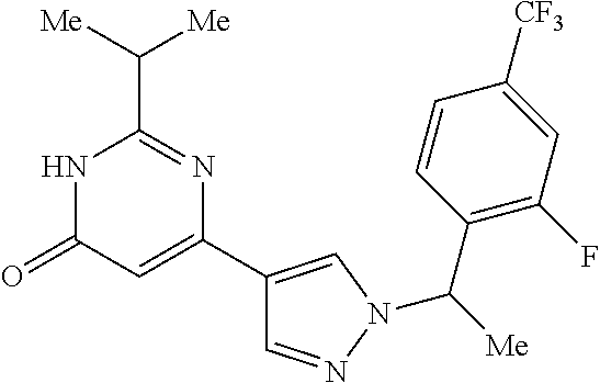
C1(C2=CC(=O)NC(C([Me])[Me])=N2)=CN(C([Me])C2=C(F)C=C([CF3])C=C2)N=C1
